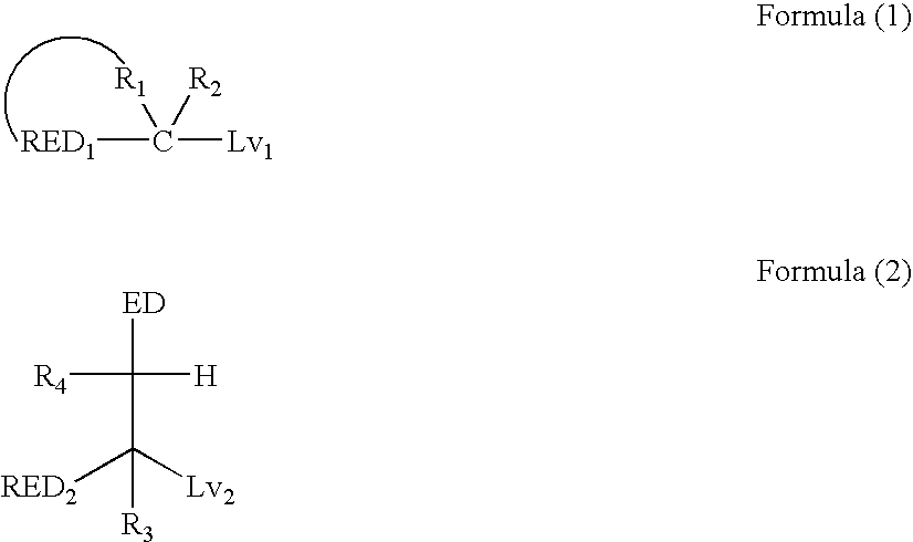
[RED1]C([R2])([R1])[Lv1].[ED]C([H])([R4])C([Lv2])([RED2])[R3]
